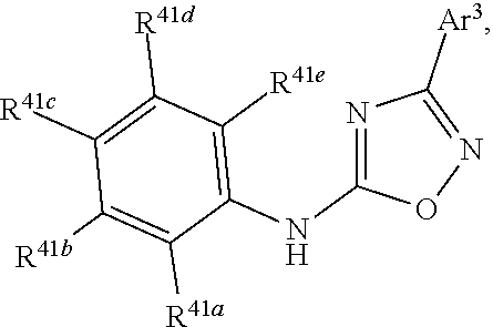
N1=C(NC2=C([R41e])C([R41d])=C([R41c])C([R41b])=C2[R41a])ON=C1[Ar3]
